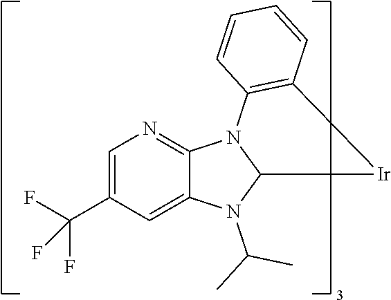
C1=C(C(F)(F)F)C=C2C(=N1)N1C(N2C(C)C)[Ir]C2=C1C=CC=C2
